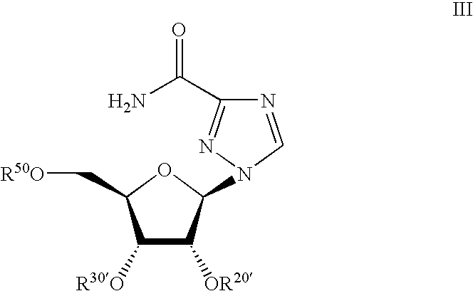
C1([R30O])C([OR20])C(N2N=C(C(=O)N)N=C2)OC1C[R50O]
